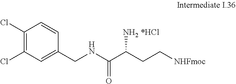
C1(Cl)=C(Cl)C=C(CNC(=O)C(CC[NHFmoc])[NH2 *HCl])C=C1
